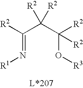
C(=N[R1])(C(C(O[R3])([R2])[R2])([R2])[R2])[R2]
